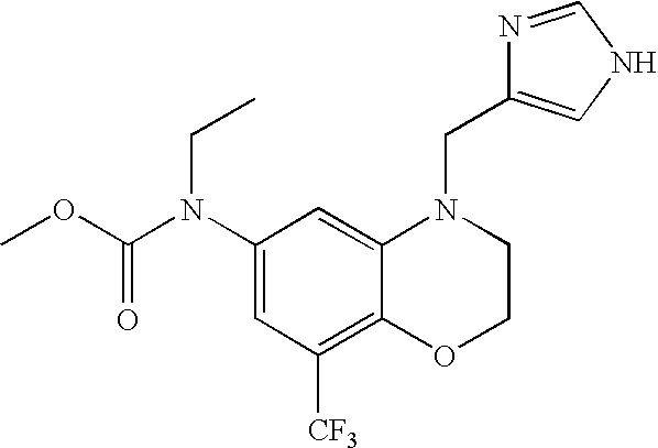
C1(N(C(OC)=O)CC)=CC([CF3])=C2C(=C1)N(CC1=CNC=N1)CCO2
